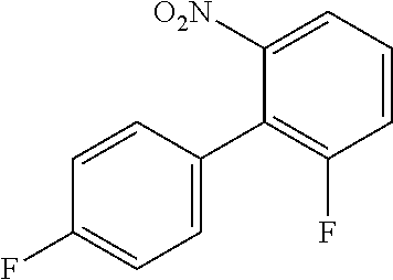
C1=C(C2=C(F)C=CC=C2[O2N])C=CC(F)=C1
